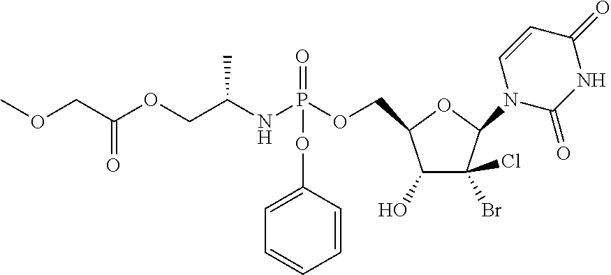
O(CC(OCC(NP(OCC1C(O)C(Br)(Cl)C(N2C(=O)NC(=O)C=C2)O1)(=O)OC1=CC=CC=C1)C)=O)C
